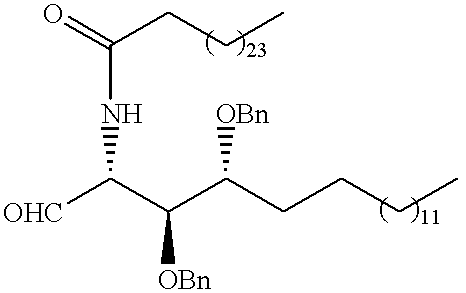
[OHC]C(C(C(CCCC)[OBn])[OBn])NC(CCC)=O
